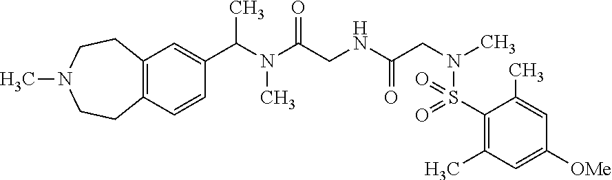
C12=C(C=CC(C(N(C(CNC(CN(C)S(=O)(=O)C3=C(C)C=C([OMe])C=C3C)=O)=O)C)C)=C1)CCN(C)CC2
